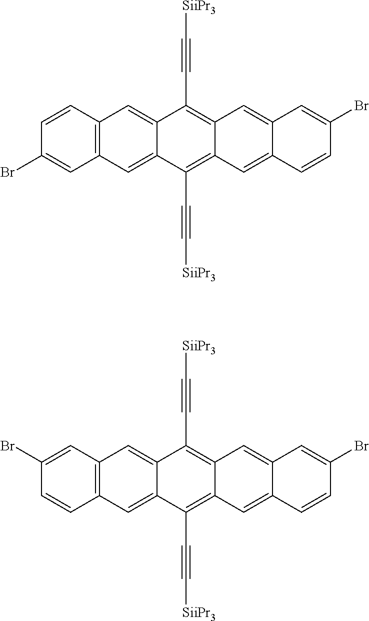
C12=C(C=CC(Br)=C1)C=C1C(=C2)C(C#C[SiiPr3])=C2C(=C1C#C[SiiPr3])C=C1C(=C2)C=CC(Br)=C1.C12=C(C=CC(Br)=C1)C=C1C(=C2)C(C#C[SiiPr3])=C2C(=C1C#C[SiiPr3])C=C1C(=C2)C=C(Br)C=C1
